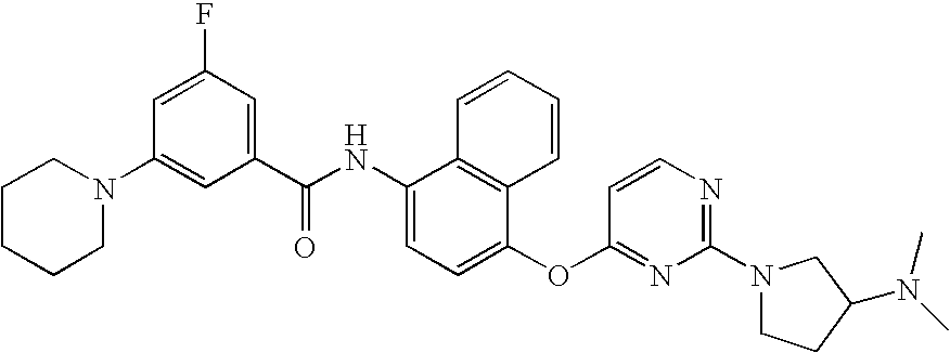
C1CCCN(C2=CC(C(NC3=CC=C(OC4=NC(N5CCC(N(C)C)C5)=NC=C4)C4=C3C=CC=C4)=O)=CC(F)=C2)C1
